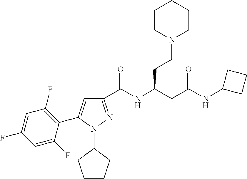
C1(C(NC(CC(NC2CCC2)=O)CCN2CCCCC2)=O)=NN(C2CCCC2)C(C2=C(F)C=C(F)C=C2F)=C1
